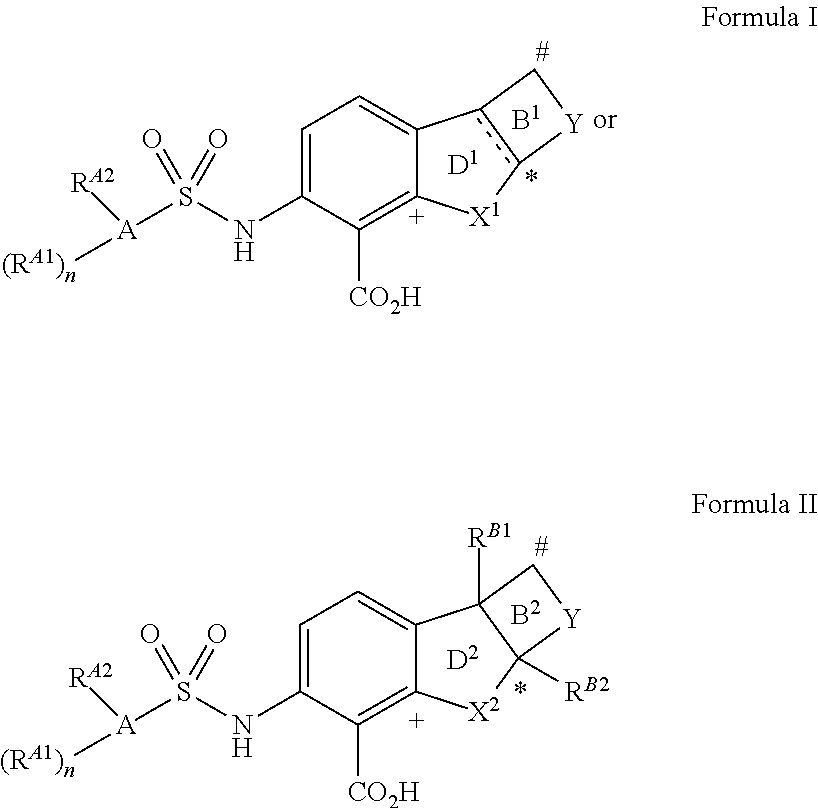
C1=C(NS([A]([RA2])[(RA1)n])(=O)=O)C([CO2H])=[C+]2C(=C1)c1c([X1]2)[Y]C1.C1=C(NS([A]([RA2])[(RA1)n])(=O)=O)C([CO2H])=[C+]2C(=C1)C1([RB1])C([RB2])([X2]2)[Y]C1
